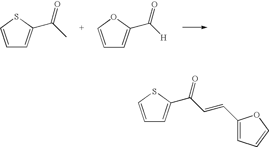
C1=CSC(C(C)=O)=C1.C1=COC(C([H])=O)=C1.C1=CSC(C(C=CC2=CC=CO2)=O)=C1
